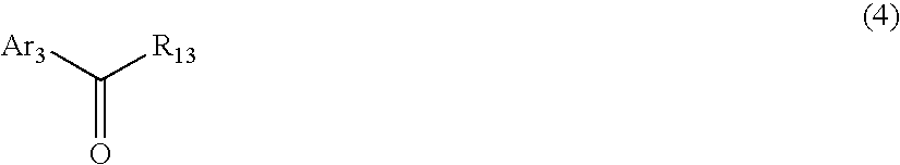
C(=O)([Ar3])[R13]
